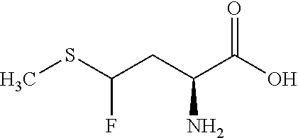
CSC(CC(C(O)=O)N)F
